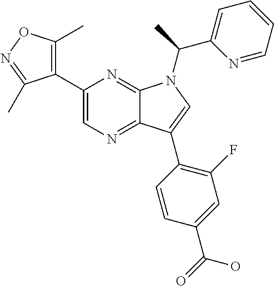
C12=NC=C(C3=C(C)ON=C3C)N=C1N(C(C1=CC=CC=N1)C)C=C2C1=C(F)C=C(C(=O)O)C=C1
